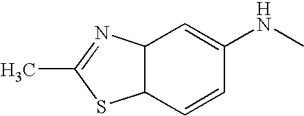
C12C(C=CC(NC)=C1)SC(C)=N2
